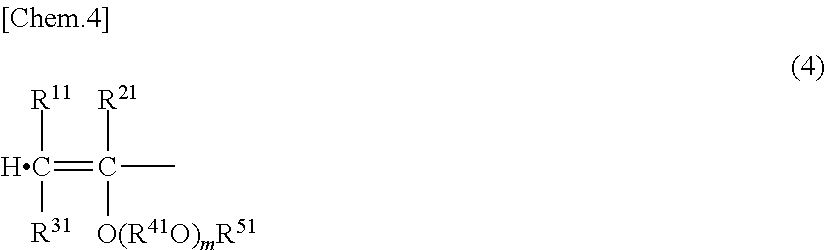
C(=C([R21])([O(R41O)mR51])C)([R11])[R31]
